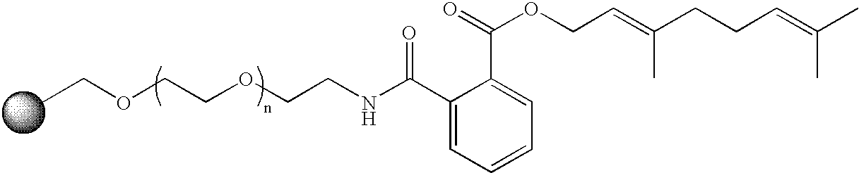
CCOCCOCCNC(C1=CC=CC=C1C(=O)OCC=C(CCC=C(C)C)C)=O
